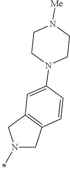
N1(C)CC2=C(C1)C=C(N1CCN([Me])CC1)C=C2
